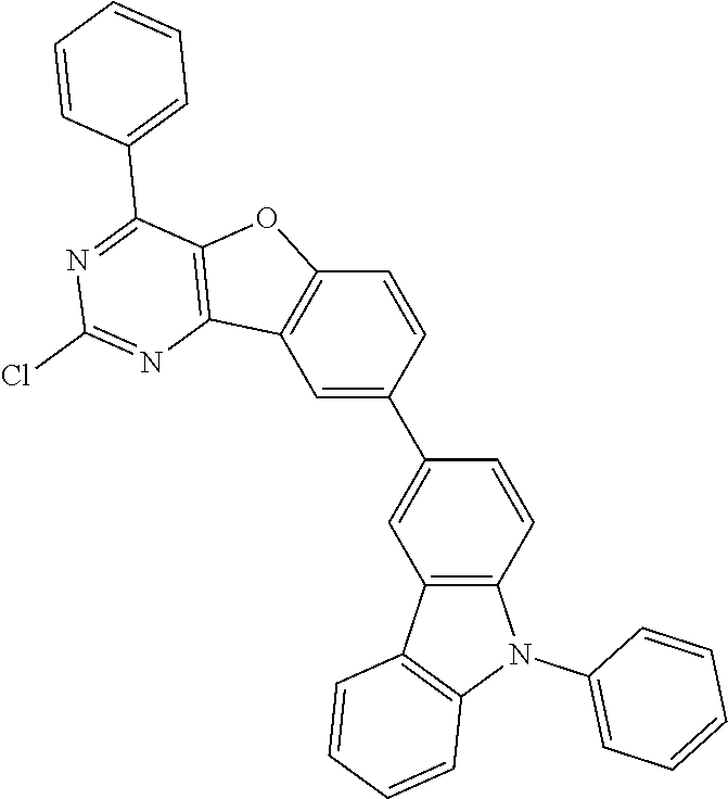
C1=C(C2=CC3=C(C=C2)N(C2=CC=CC=C2)C2=C3C=CC=C2)C=CC2=C1C1=C(O2)C(C2=CC=CC=C2)=NC(Cl)=N1
